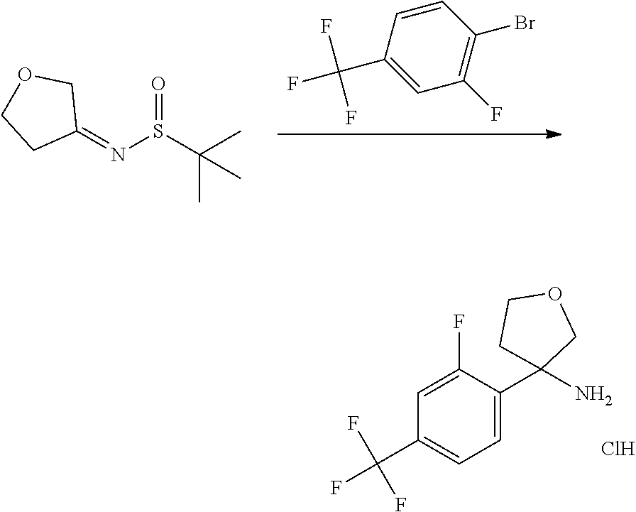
C1=CC(C(F)(F)F)=CC(F)=C1Br.C1(=NS(C(C)(C)C)=O)COCC1.Cl.C1(C(F)(F)F)=CC=C(C2(N)CCOC2)C(F)=C1
